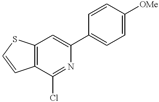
C12=C(C(Cl)=NC(C3=CC=C([OMe])C=C3)=C1)C=CS2
